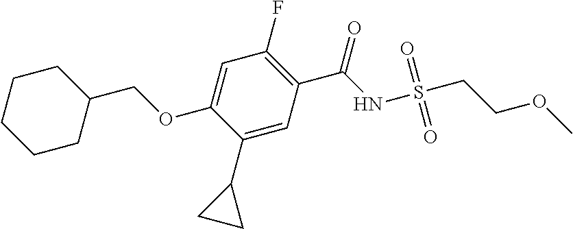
C1(C2CC2)=CC(C(NS(=O)(=O)CCOC)=O)=C(F)C=C1OCC1CCCCC1
